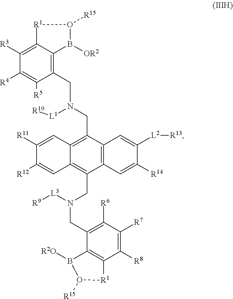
C1([R3])=C2C(=C(CN(CC3=C4C(=C(CN(CC5=C([R6])C([R7])=C([R8])C6=C5B([R2O])O([R15])[R1]6)[L3][R9])C5=C3C=C([L2][R13])C([R14])=C5)C=C([R12])C([R11])=C4)[L1][R10])C([R5])=C1[R4])B([OR2])O([R15])[R1]2
